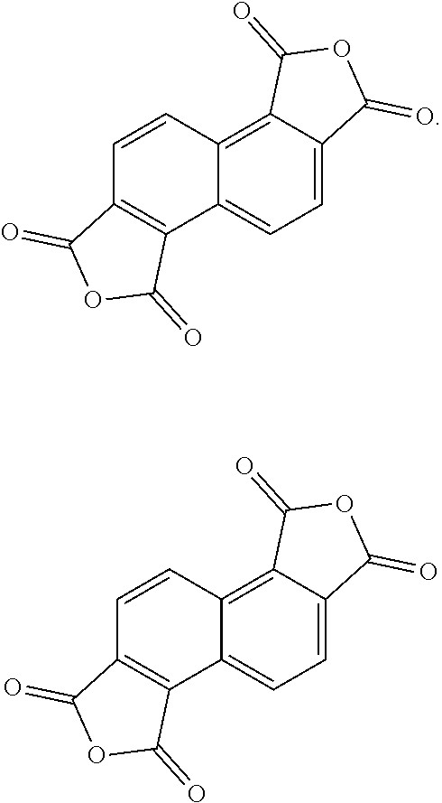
C1=CC2=C3C(=CC=C2C2=C1C(=O)OC2=O)C(=O)OC3=O.C1=CC2=C3C(=CC=C2C2=C1C(=O)OC2=O)C(=O)OC3=O
